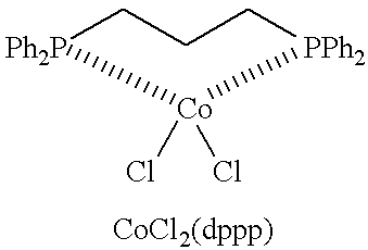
C1C[PPh2][Co](Cl)(Cl)[Ph2P]C1
